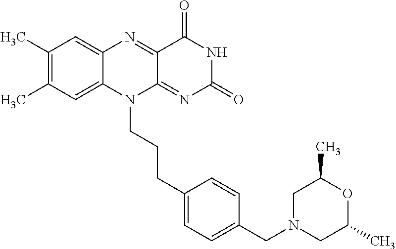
C1(C)=C(C)C=C2C(=C1)N=C1C(=NC(=O)NC1=O)N2CCCC1=CC=C(CN2CC(C)OC(C)C2)C=C1
